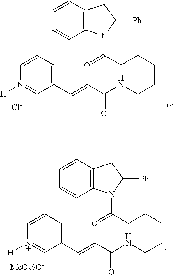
C1=CC2=C(C=C1)N(C(CCCCCNC(C=CC1=CC=C[N+]([H])=C1)=O)=O)C([Ph])C2.[MeO2SO-].C1=CC2=C(C=C1)N(C(CCCCCNC(C=CC1=CC=C[N+]([H])=C1)=O)=O)C([Ph])C2.[Cl-]
